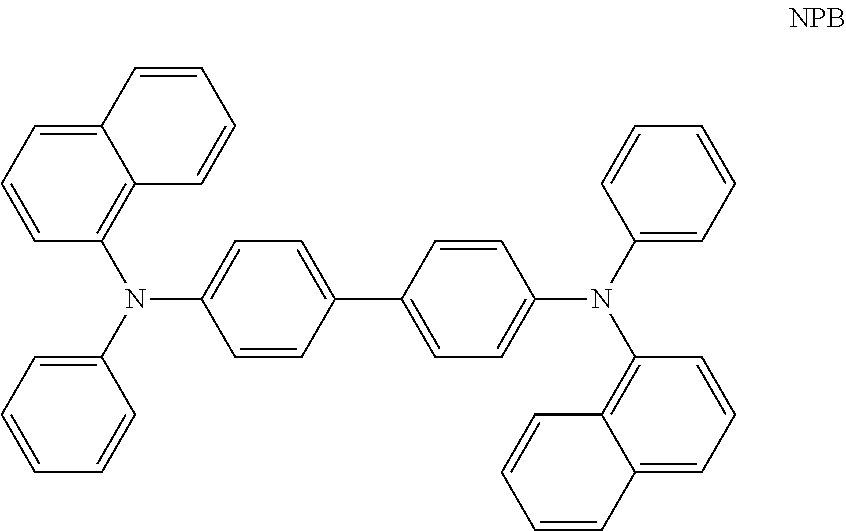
C1=CC=C2C(=C1N(C1=CC=CC=C1)C1=CC=C(C3=CC=C(N(C4=CC=CC=C4)C4=C5C(=CC=C4)C=CC=C5)C=C3)C=C1)C=CC=C2
